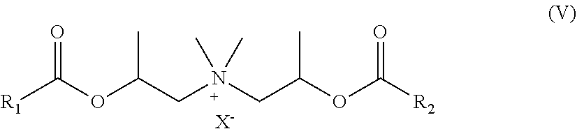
[R1]C(OC(CN(CC(OC([R2])=O)C)(C)C)C)=O.[X-]
